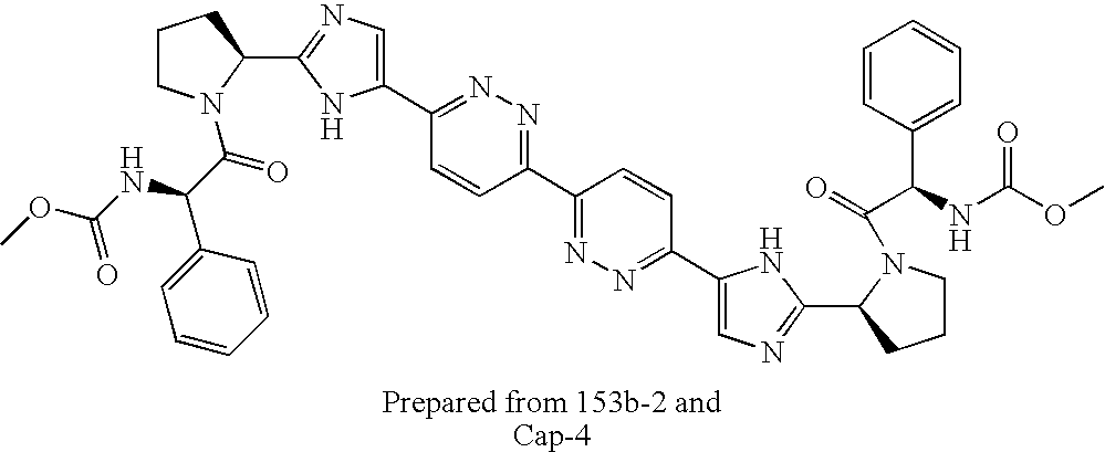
N1=C(C2=NN=C(C3=CN=C(C4CCCN4C(C(C4=CC=CC=C4)NC(OC)=O)=O)N3)C=C2)C=CC(C2=CN=C(C3CCCN3C(C(C3=CC=CC=C3)NC(OC)=O)=O)N2)=N1
